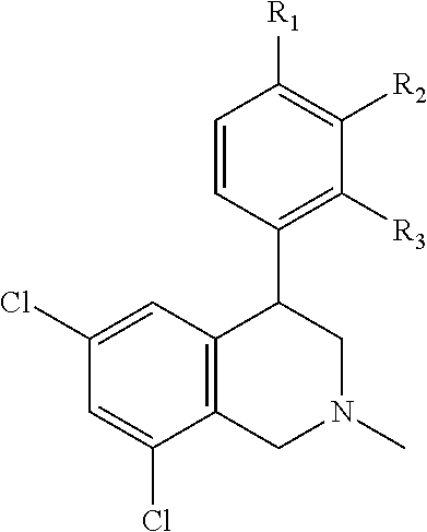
C12=C(CN(C)CC1C1=C([R3])C([R2])=C([R1])C=C1)C(Cl)=CC(Cl)=C2
